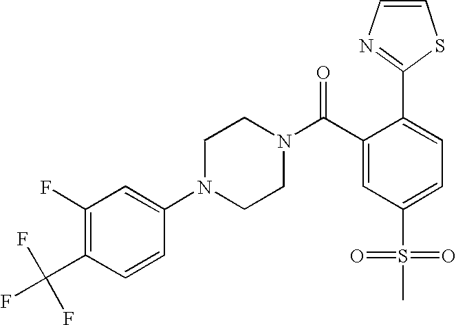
C1(C(F)(F)F)=C(F)C=C(N2CCN(C(C3=CC(S(=O)(=O)C)=CC=C3C3=NC=CS3)=O)CC2)C=C1
